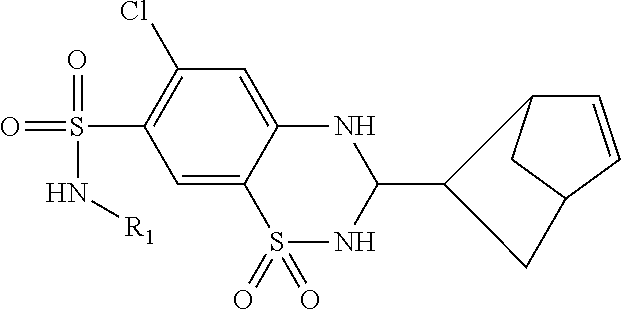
C1=C2C(=CC(Cl)=C1S(N[R1])(=O)=O)NC(C1C3C=CC(C3)C1)NS2(=O)=O
